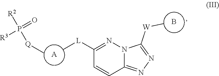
N1=C([W]C)N2C(=N1)C=CC([L]C)=N2.B.[A].[Q](C)P([R3])([R2])=O
